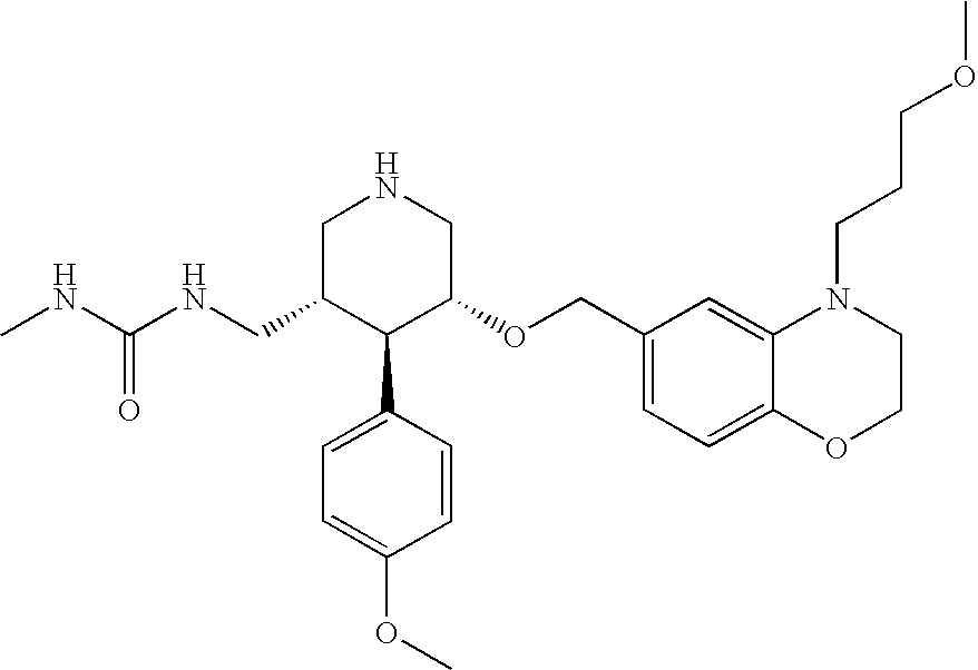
C(C1C(C2=CC=C(OC)C=C2)C(OCC2=CC=C3C(=C2)N(CCCOC)CCO3)CNC1)NC(NC)=O
